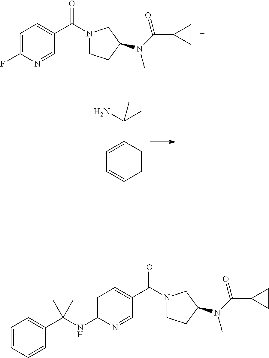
C1=C(NC(C2=CC=CC=C2)(C)C)N=CC(C(N2CCC(N(C(C3CC3)=O)C)C2)=O)=C1.C1=CC=CC=C1C(N)(C)C.C1=C(F)N=CC(C(N2CCC(N(C(C3CC3)=O)C)C2)=O)=C1
